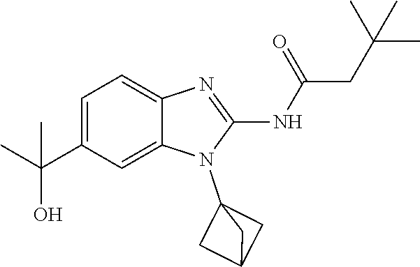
C1=C(C(C)(O)C)C=C2C(=C1)N=C(NC(=O)CC(C)(C)C)N2C12CC(C1)C2
